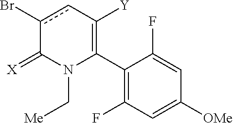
C1(C2=C([Y])cc(Br)C(=[X])N2C[Me])=C(F)C=C([OMe])C=C1F
